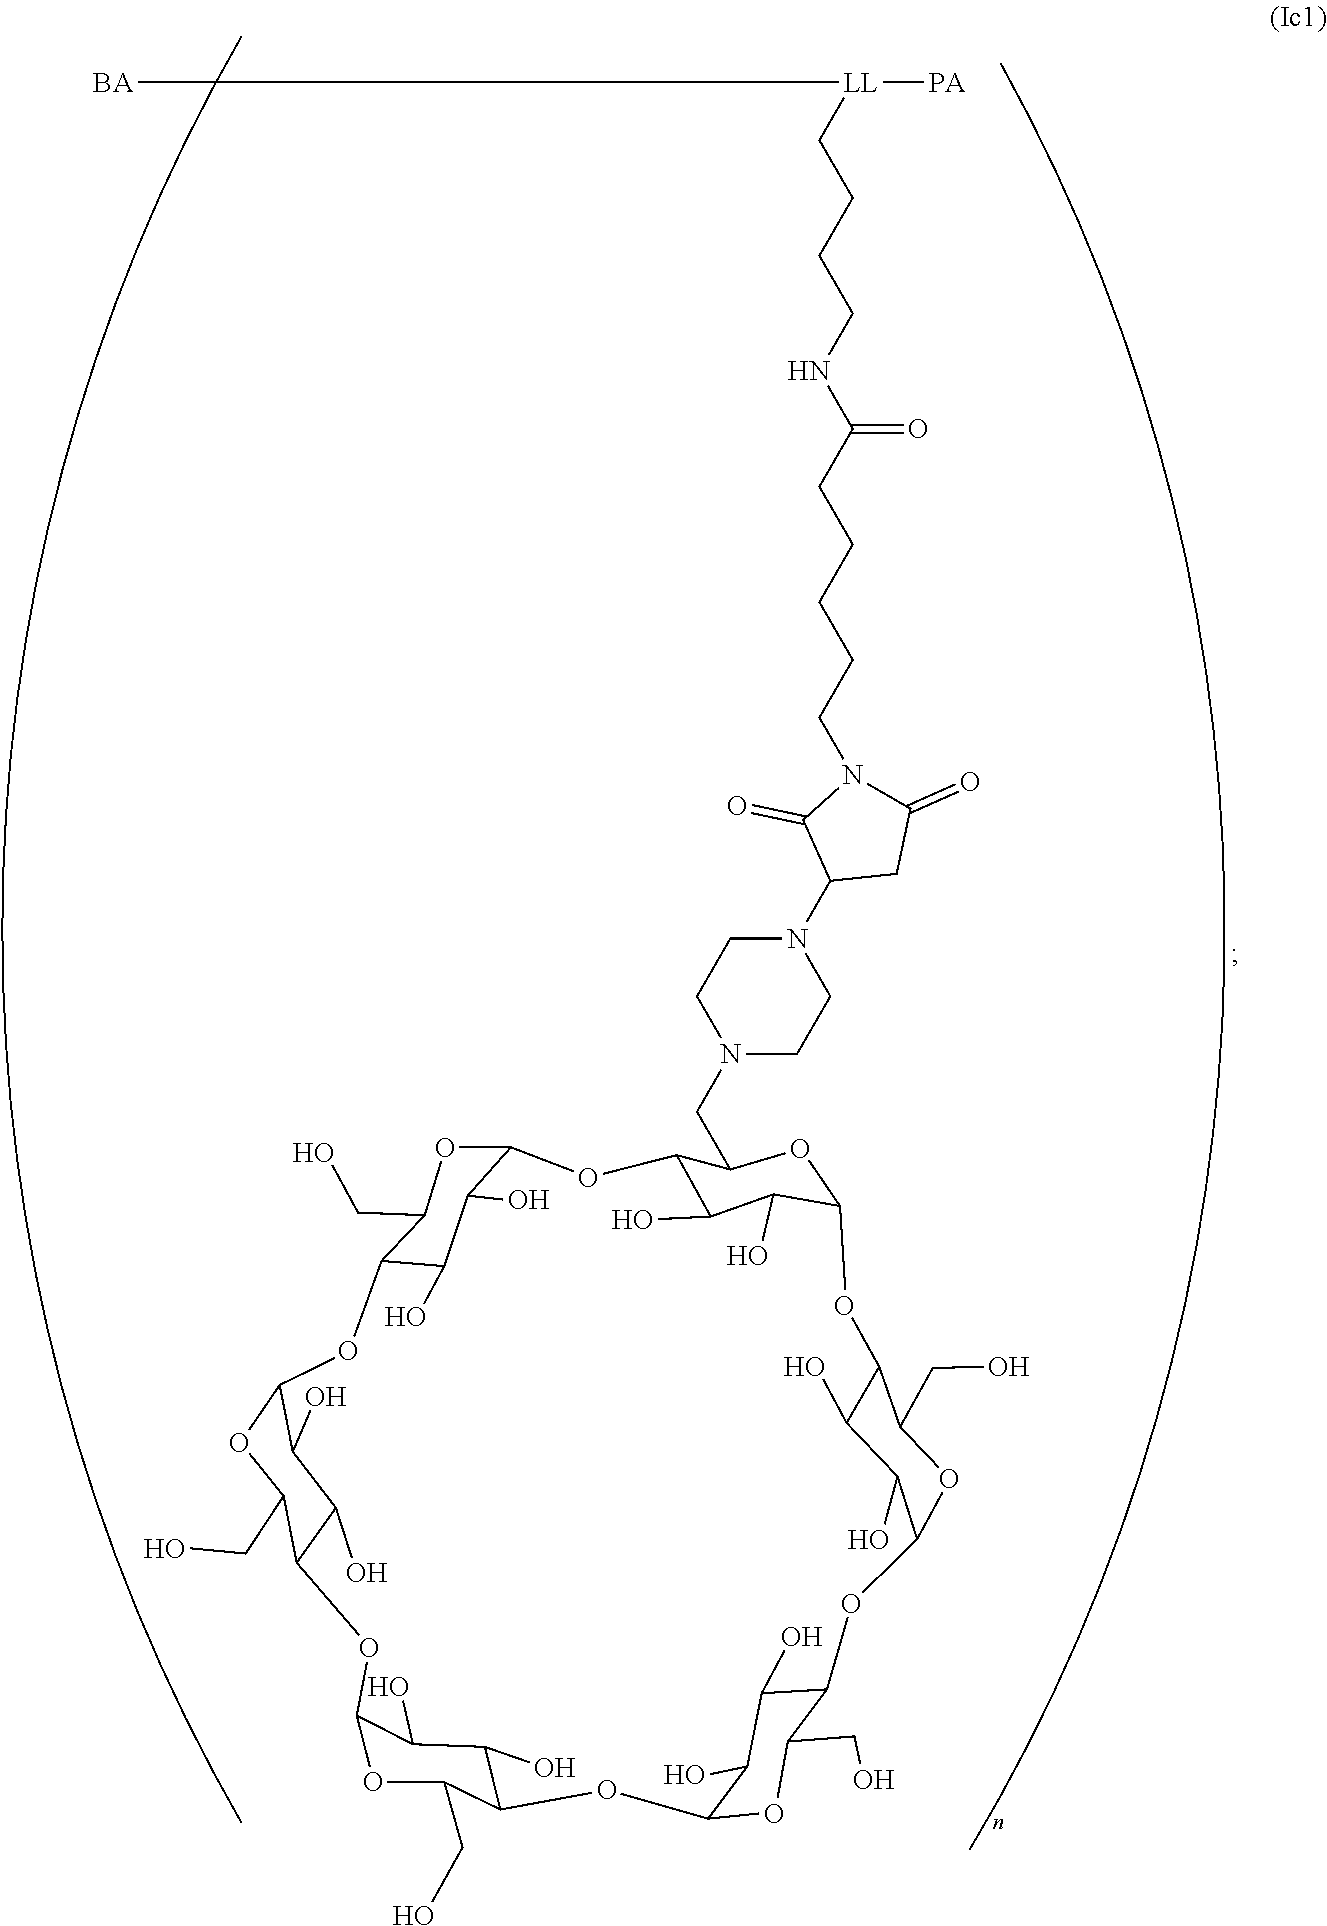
C1(CO)C2OC3C(O)C(O)C(C(CO)O3)OC3C(O)C(O)C(OC4C(O)C(O)C(OC5C(O)C(O)C(OC6OC(CO)C(C(O)C6O)OC(O1)C(O)C2O)C(CN1CCN(C2CC(=O)N(CCCCCC(NCCCC[LL]([PA])[BA])=O)C2=O)CC1)O5)C(CO)O4)C(CO)O3
